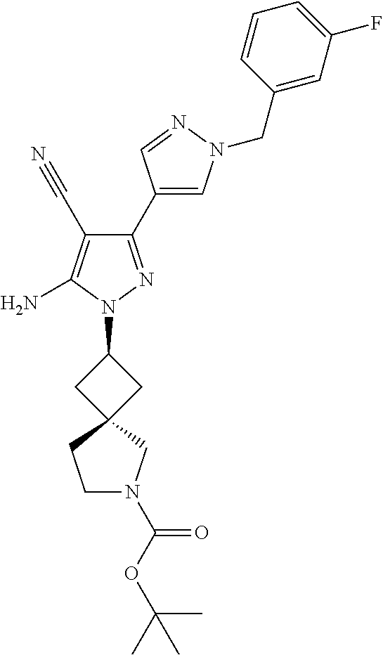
C1(C2=CN(CC3=CC(F)=CC=C3)N=C2)=NN(C2CC3(C2)CN(C(OC(C)(C)C)=O)CC3)C(N)=C1C#N
